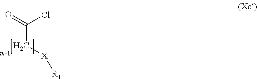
C(C(=O)Cl)[X][R1]
